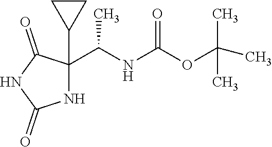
N1C(C2CC2)(C(NC(OC(C)(C)C)=O)C)C(=O)NC1=O
